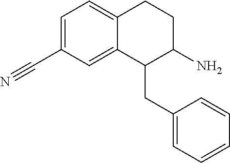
C1=C(C#N)C=C2C(=C1)CCC(N)C2CC1=CC=CC=C1
